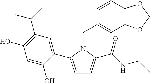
C1=C(C2=CC(C(C)C)=C(O)C=C2O)N(CC2=CC3=C(C=C2)OCO3)C(C(NCC)=O)=C1
